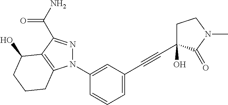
N1(C2=CC(C#CC3(O)CCN(C)C3=O)=CC=C2)N=C(C(N)=O)C2=C1CCCC2O
